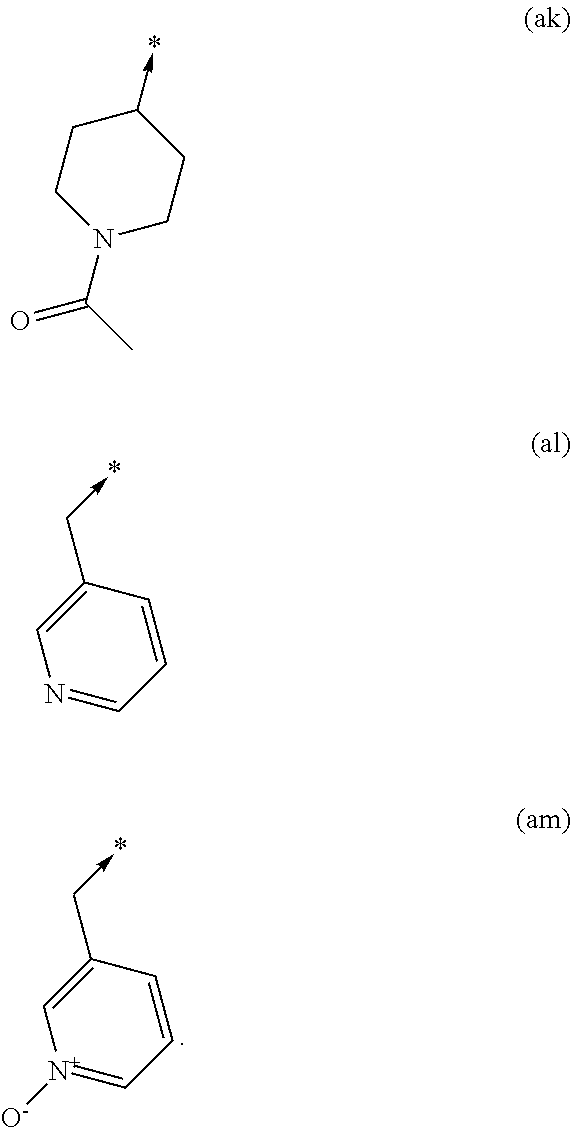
C1=C(C->*)C=CC=[N+]1[O-].C1CN(C(C)=O)CCC1->*.C1=C(C->*)C=CC=N1
